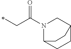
C(C)C(=O)N1C2CCC(C1)CC2
